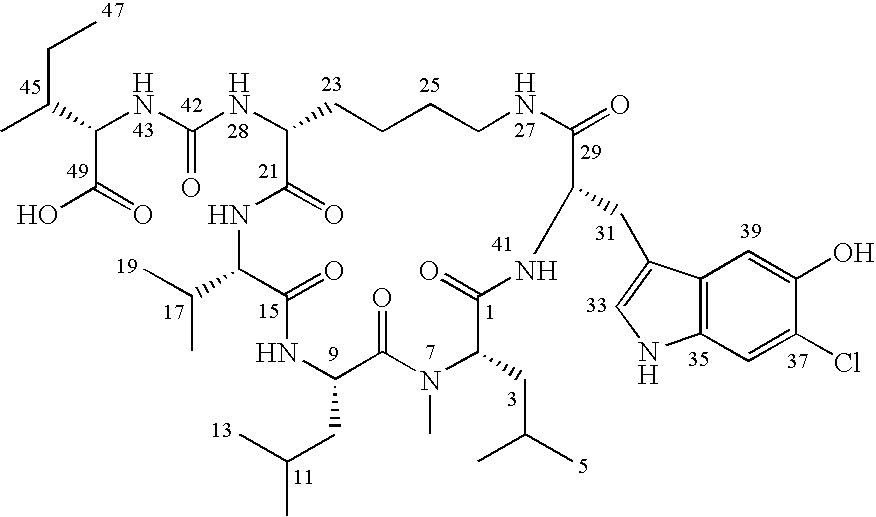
CC(C(NC(NC1CCCCNC(=O)C(CC2=CNC3=C2C=C(O)C(Cl)=C3)NC(=O)C(CC(C)C)N(C)C(=O)C(CC(C)C)NC(=O)C(C(C)C)NC1=O)=O)C(=O)O)CC
